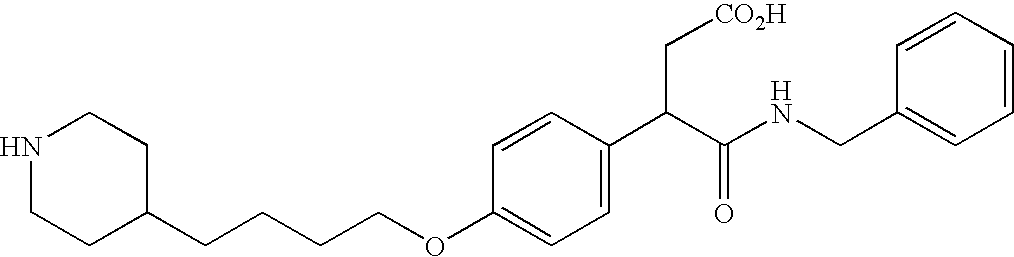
N1CCC(CCCCOC2=CC=C(C(C(NCC3=CC=CC=C3)=O)C[CO2H])C=C2)CC1
